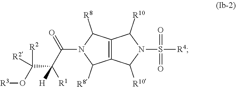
[R3]OC([R2])([R2])C([H])([R1])C(=O)N1C([R8])C2=C(C1[R8])C([R10])N(S(=O)(=O)[R4])C2[R10]
